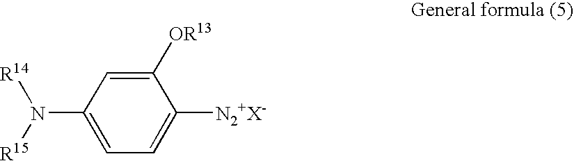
C1([OR13])=CC(N([R14])[R15])=CC=C1[N2+X-]
